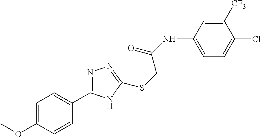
C1=C(NC(=O)CSC2=NN=C(C3=CC=C(OC)C=C3)N2)C=C([CF3])C(Cl)=C1
